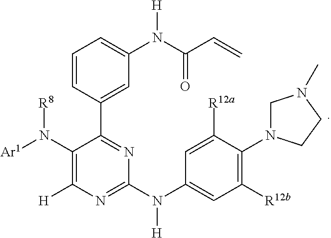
C1([R12b])=C(N2CN(C)CC2)C([R12a])=CC(N(C2=NC([H])=C(N([R8])[Ar1])C(C3=CC(N([H])C(=O)C=C)=CC=C3)=N2)[H])=C1
